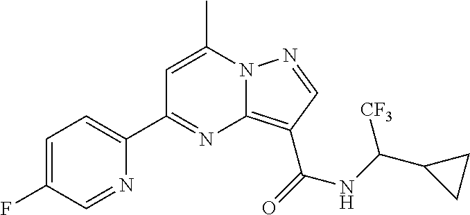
C1=C(C)N2C(=C(C(=O)NC(C3CC3)[CF3])C=N2)N=C1C1=CC=C(F)C=N1
